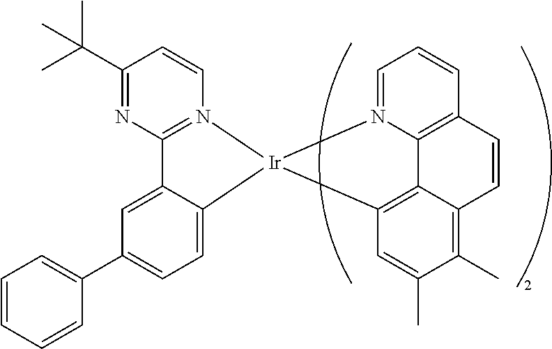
C12=N(C=CC(C(C)(C)C)=N1)[Ir]1(C3=CC=C(C4=CC=CC=C4)C=C23)C2=C3C4=C(C=CC=N41)C=CC3=C(C)C(C)=C2
